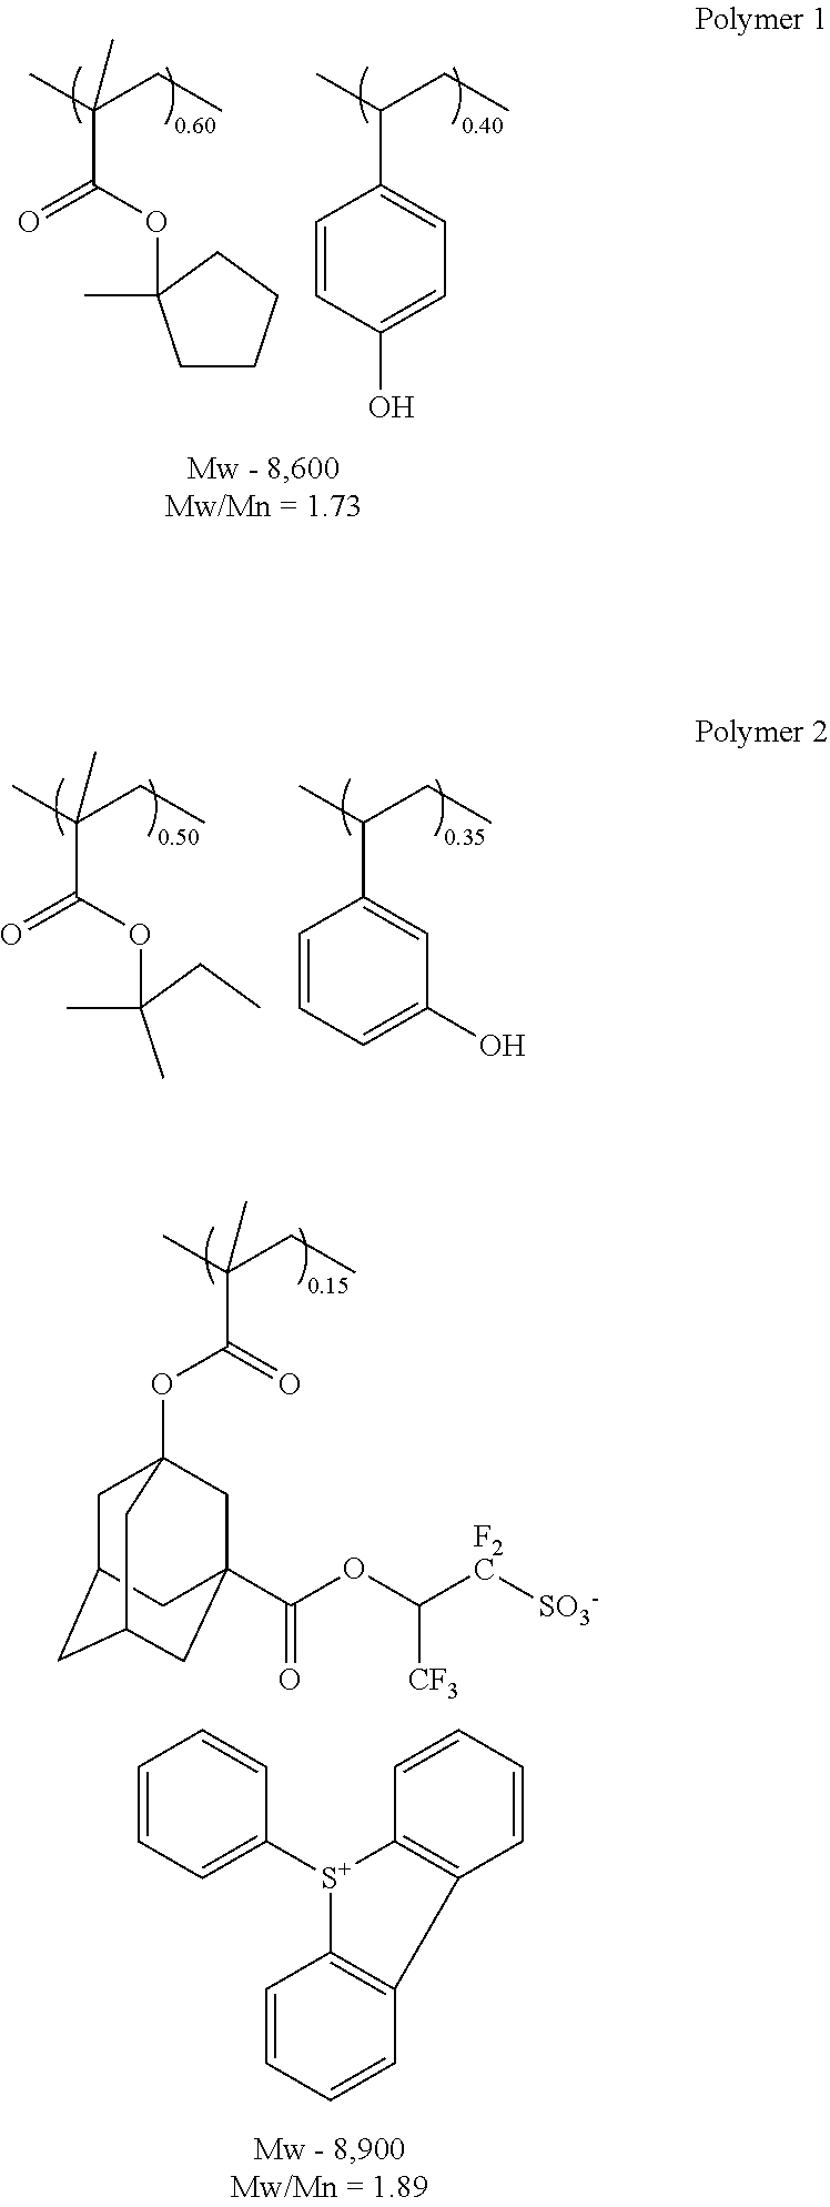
C1CCCC1(OC(C(C)(CC)C)=O)C.C1(C(C)CC)=CC=C(O)C=C1.CC(CC)(OC(C(C)(CC)C)=O)C.C1(C(C)CC)=CC(O)=CC=C1.C(C(C)(CC)C)(=O)OC12CC3CC(CC(C(OC([F2C][SO3-])[CF3])=O)(C1)C3)C2.C1=CC=C([S+]2C3=C(C4=C2C=CC=C4)C=CC=C3)C=C1
